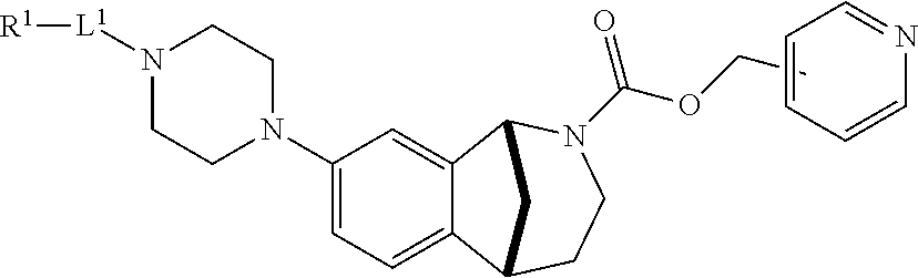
C1(N2CCN([L1][R1])CC2)=CC=C2C(=C1)C1N(C(OCC)=O)CCC2C1.C1=CC=CN=C1
